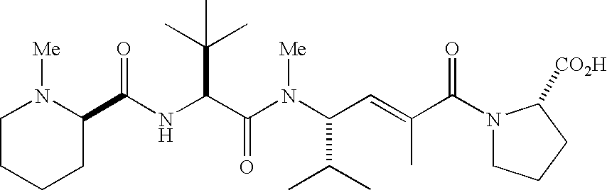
N(C(C(N(C(C=C(C(N1CCCC1[CO2H])=O)C)C(C)C)[Me])=O)C(C)(C)C)C(=O)C1N([Me])CCCC1
